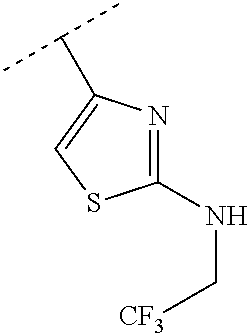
C1(NC[CF3])=NC(C(C)C)=CS1
